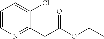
C1=CN=C(CC(OCC)=O)C(Cl)=C1
